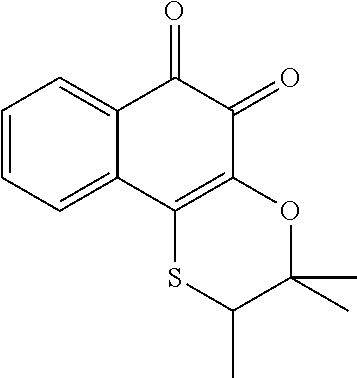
C1=CC=C2C(=C1)C(=O)C(=O)C1=C2SC(C)C(C)(C)O1
